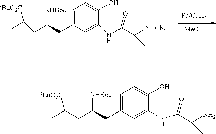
[MeOH].C1=C(CC([NHBoc])CC(C)[tBuO2C])C=C(NC(C(C)[NHCbz])=O)C(O)=C1.C1=C(CC([NHBoc])CC([tBuO2C])C)C=C(NC(C(C)N)=O)C(O)=C1
